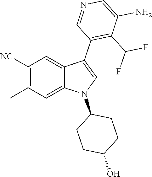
C1([NC])=C(C)C=C2C(=C1)C(C1=C(C(F)F)C(N)=CN=C1)=CN2C1CCC(O)CC1
